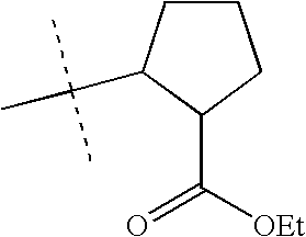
C1CC(C(C)(C)C)C(C(=O)[OEt])C1
